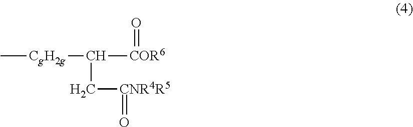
C[CgH2g]C(C[CNR4R5]=O)[COR6]=O
